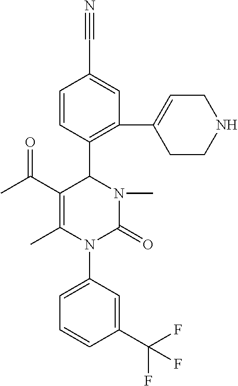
N#CC1=CC(C2=CCNCC2)=C(C2N(C)C(=O)N(C3=CC=CC(C(F)(F)F)=C3)C(C)=C2C(C)=O)C=C1
